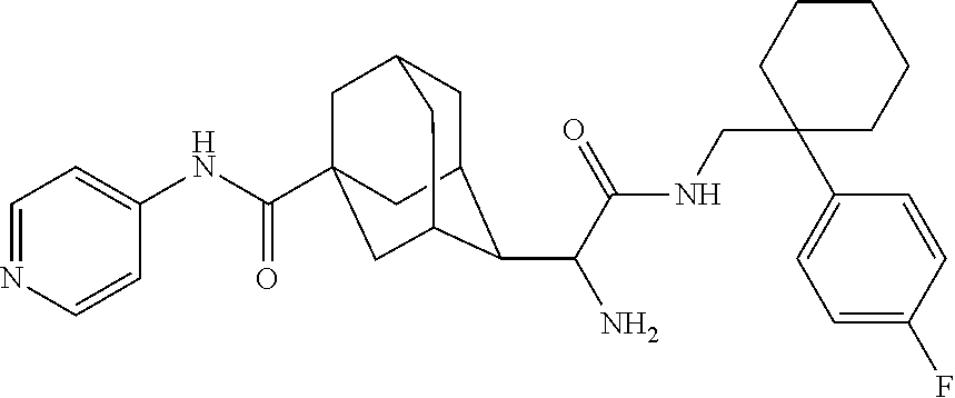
C1C2C(C(C(NCC3(C4=CC=C(F)C=C4)CCCCC3)=O)N)C3CC(C(NC4=CC=NC=C4)=O)(CC1C3)C2
